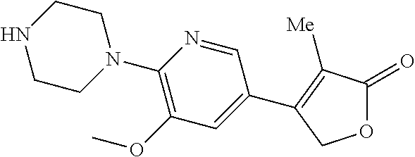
C1(C2=C([Me])C(=O)OC2)=CC(OC)=C(N2CCNCC2)N=C1
